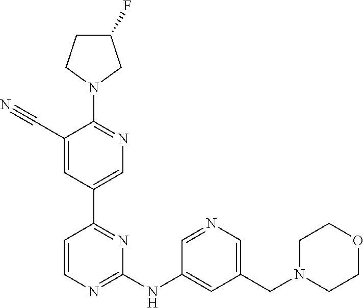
C1(F)CCN(C2=NC=C(C3=NC(NC4=CC(CN5CCOCC5)=CN=C4)=NC=C3)C=C2C#N)C1
